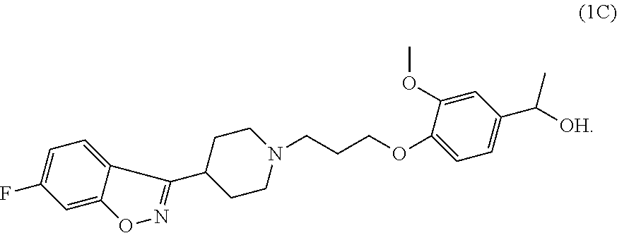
C1=C(F)C=C2C(=C1)C(C1CCN(CCCOC3=CC=C(C([OH])C)C=C3OC)CC1)=NO2
